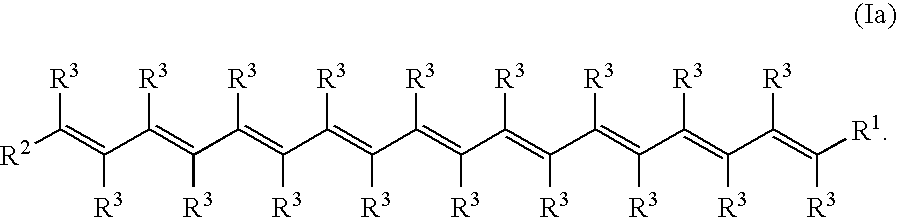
[R2]C(=C(C(=C(C(=C([R3])C(=C(C(=C(C(=C([R3])C(=C(C(=C(C(=C([R1])[R3])[R3])[R3])[R3])[R3])[R3])[R3])[R3])[R3])[R3])[R3])[R3])[R3])[R3])[R3])[R3]
